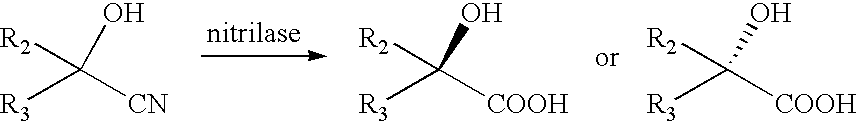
C([R3])([CN])([R2])O.C([R3])([COOH])([R2])O.C([R3])([COOH])([R2])O
